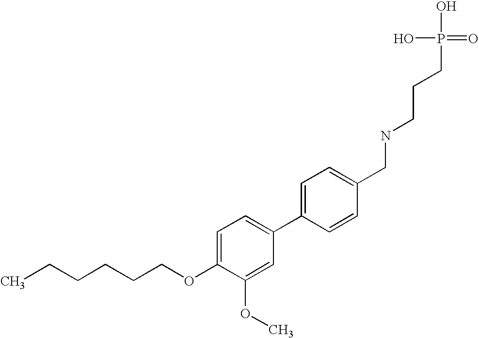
C(CCCOC1=CC=C(C2=CC=C(CNCCCP(O)(O)=O)C=C2)C=C1OC)CC
